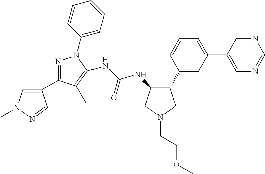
C1(C2=NN(C3=CC=CC=C3)C(NC(=O)NC3C(C4=CC(C5=CN=CN=C5)=CC=C4)CN(CCOC)C3)=C2C)=CN(C)N=C1
